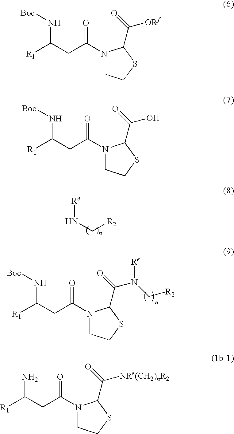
[Re]NC[R2].[R1]C(CC(N1CCSC1C(=O)N(C[R2])[Re])=O)N[Boc].[R1]C(CC(N1CCSC1C(=O)[ORf])=O)N[Boc].[R1]C(CC(N1CCSC1C(=O)O)=O)N[Boc].[R1]C(CC(N1CCSC1C(=O)[NRe(CH2)nR2])=O)N
